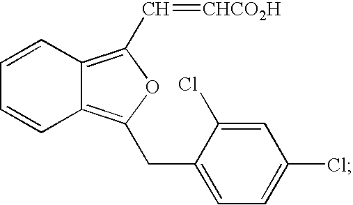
C12=C(C=[CHCO2H])OC(CC3=CC=C(Cl)C=C3Cl)=C1C=CC=C2
